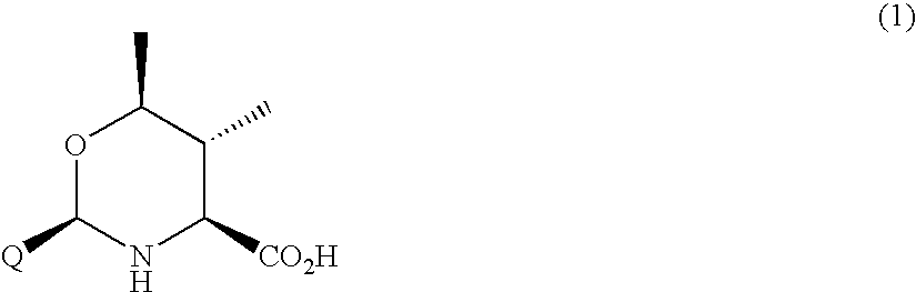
O1C([Q])NC([CO2H])C(C)C1C
